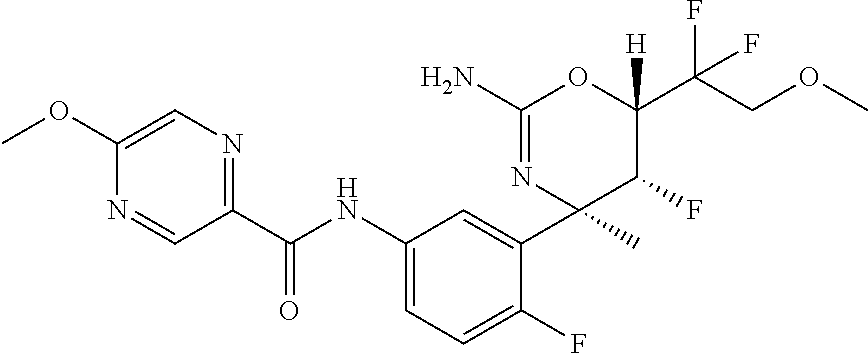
C1(C(NC2=CC=C(F)C(C3(C)C(F)C(C(COC)(F)F)([H])OC(N)=N3)=C2)=O)=NC=C(OC)N=C1
